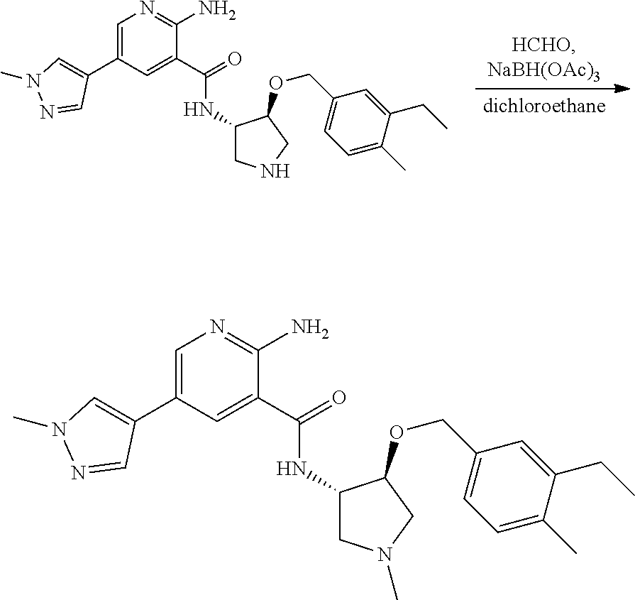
C1(C)=CC=C(COC2C(NC(=O)C3=CC(C4=CN(C)N=C4)=CN=C3N)CNC2)C=C1CC.C1(C)=CC=C(COC2C(NC(=O)C3=CC(C4=CN(C)N=C4)=CN=C3N)CN(C)C2)C=C1CC
